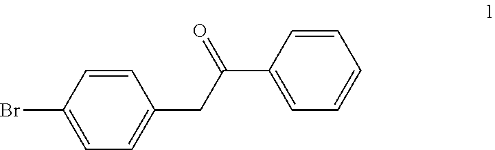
C1=C(Br)C=CC(CC(C2=CC=CC=C2)=O)=C1
